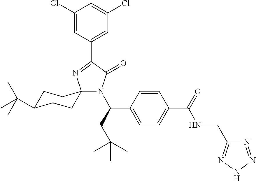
N1(C(CC(C)(C)C)C2=CC=C(C(=O)NCC3=NNN=N3)C=C2)C(=O)C(C2=CC(Cl)=CC(Cl)=C2)=NC12CCC(C(C)(C)C)CC2
